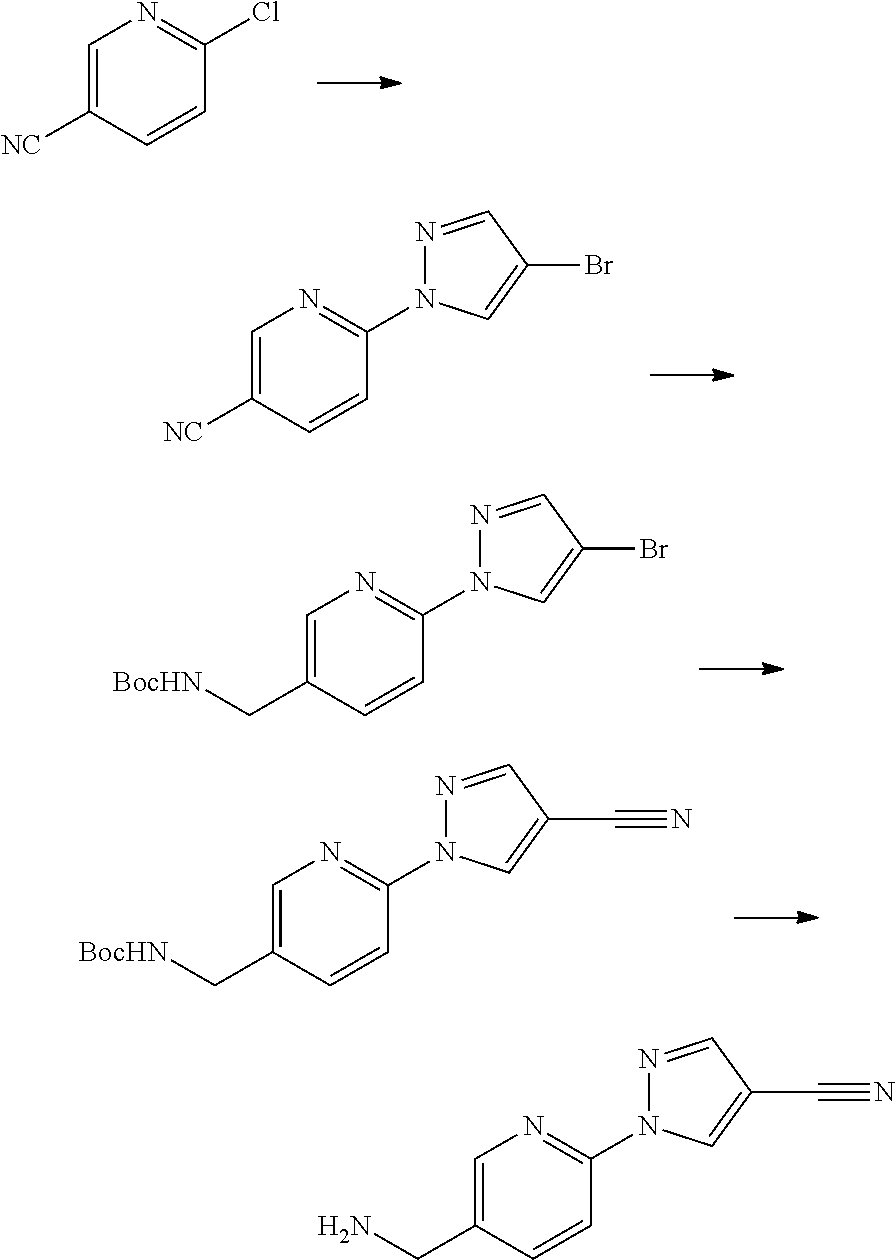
C1=C([NC])C=CC(Cl)=N1.C1=C([NC])C=CC(N2N=CC(Br)=C2)=N1.C1=C(C[BocHN])C=CC(N2N=CC(Br)=C2)=N1.C1=C(C[BocHN])C=CC(N2N=CC(C#N)=C2)=N1.C1=C(CN)C=CC(N2N=CC(C#N)=C2)=N1
